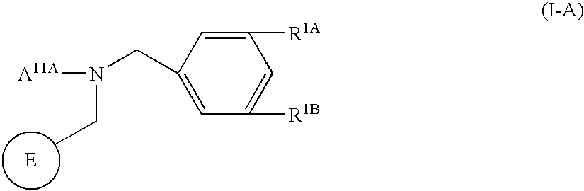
C1=C(CN(CC)[A11A])C=C([R1A])C=C1[R1B].[E]
